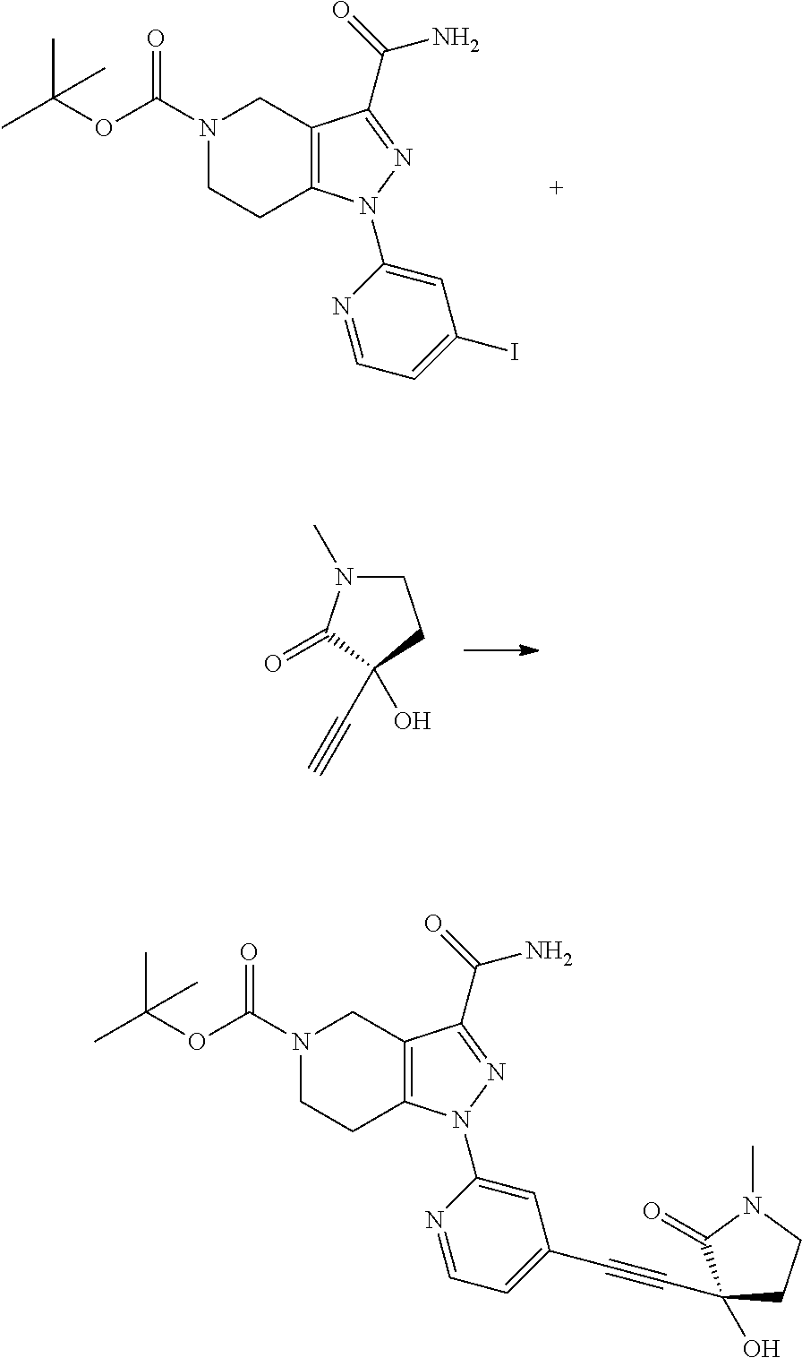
N1(C(=O)OC(C)(C)C)CCC2=C(C1)C(C(N)=O)=NN2C1=CC(I)=CC=N1.C1N(C)C(=O)C(O)(C#C)C1.N1(C(=O)OC(C)(C)C)CCC2=C(C1)C(C(N)=O)=NN2C1=CC(C#CC2(O)CCN(C)C2=O)=CC=N1
